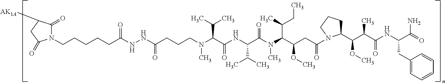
N1(CCCCCC(NNC(=O)CCCN(C(C(C)C)C(=O)NC(C(C)C)C(N(C(C(CC)C)C(OC)CC(N2C(C(C(C(NC(CC3=CC=CC=C3)C(=O)N)=O)C)OC)CCC2)=O)C)=O)C)=O)C(=O)C([AK1A])CC1=O
